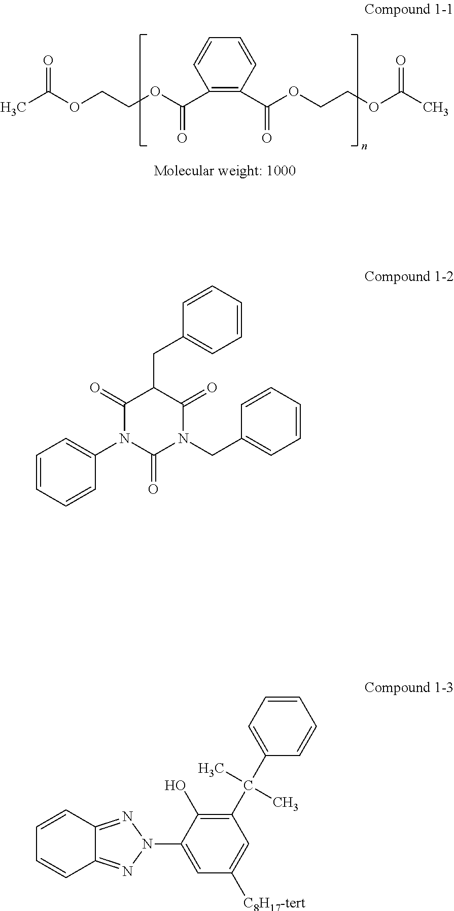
C(OCCOC(C)=O)(=O)C1=C(C(OCCOC(C)=O)=O)C=CC=C1.C1(C(C2=CC=CC=C2)(C)C)=C(O)C(N2N=C3C(=N2)C=CC=C3)=CC([C8H17-tert])=C1.C1=CC=CC(N2C(=O)N(CC3=CC=CC=C3)C(=O)C(CC3=CC=CC=C3)C2=O)=C1
